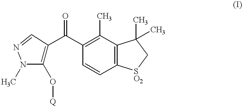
C1(O[Q])=C(C(C2=C(C)C3=C(C=C2)[SO2]CC3(C)C)=O)C=NN1C
